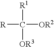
[R1]C([R])([OR2])[OR3]
